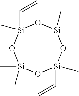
[Si]1(C)(C)O[Si](C)(C=C)O[Si](C)(C)O[Si](C=C)(C)O1
